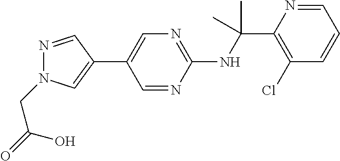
N(C(C1=C(Cl)C=CC=N1)(C)C)C1=NC=C(C2=CN(CC(O)=O)N=C2)C=N1
